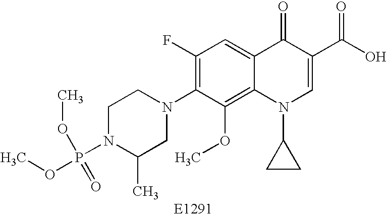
C1N(P(OC)(OC)=O)C(C)CN(C2=C(F)C=C3C(=C2OC)N(C2CC2)C=C(C(O)=O)C3=O)C1
